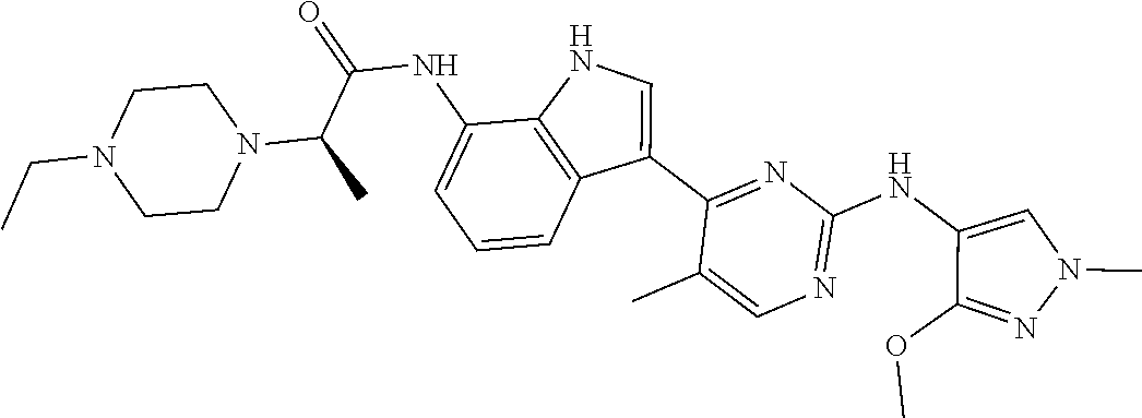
N1=C(NC2=CN(C)N=C2OC)N=C(C2=CNC3=C2C=CC=C3NC(=O)C(C)N2CCN(CC)CC2)C(C)=C1
